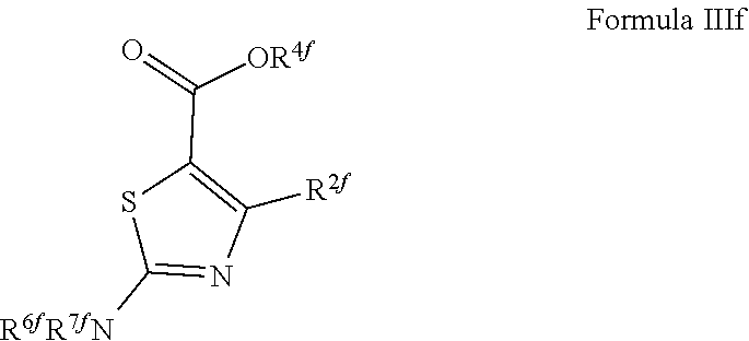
[R2f]C1=C(C(=O)[OR4f])SC([R6fR7fN])=N1
